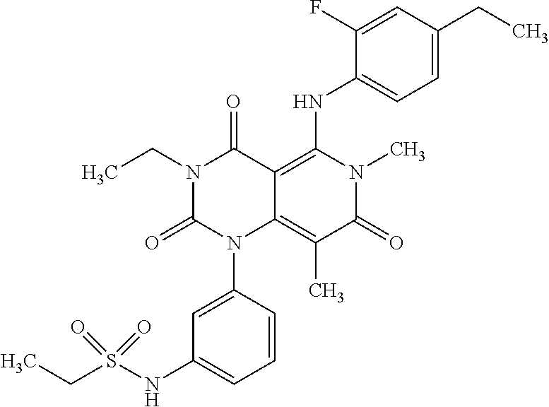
N1(CC)C(=O)N(C2=CC(NS(CC)(=O)=O)=CC=C2)C2=C(C)C(=O)N(C)C(NC3=CC=C(CC)C=C3F)=C2C1=O
